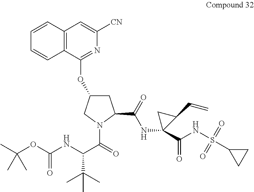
N(C(C(=O)N1C(C(=O)NC2(C(NS(C3CC3)(=O)=O)=O)C(C=C)C2)CC(OC2=NC([CN])=CC3=C2C=CC=C3)C1)C(C)(C)C)C(OC(C)(C)C)=O
